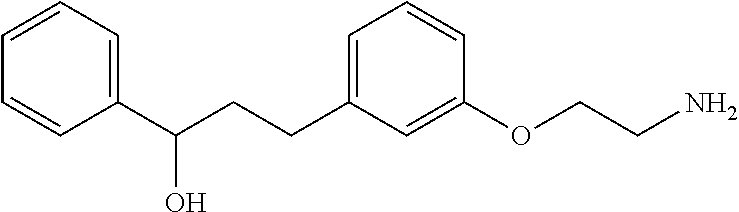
C1=C(CCC(C2=CC=CC=C2)O)C=C(OCCN)C=C1
